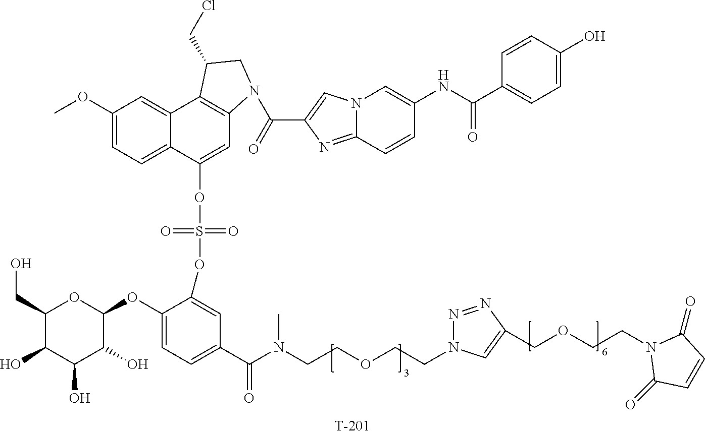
C1(CO)C(O)C(O)C(O)C(OC2=CC=C(C(N(CCOCCN3N=NC(COCCN4C(=O)C=CC4=O)=C3)C)=O)C=C2OS(=O)(=O)OC2=CC3=C(C4=CC(OC)=CC=C24)C(CCl)CN3C(C2=CN3C(=N2)C=CC(NC(C2=CC=C(O)C=C2)=O)=C3)=O)O1
